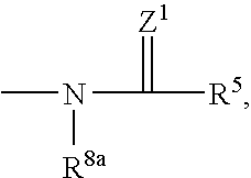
N(C([R5])=[Z1])(C)[R8a]
